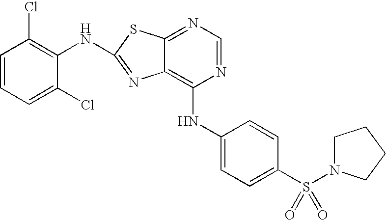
C1(NC2=C(Cl)C=CC=C2Cl)=NC2=C(NC3=CC=C(S(N4CCCC4)(=O)=O)C=C3)N=CN=C2S1
